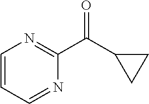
O=C(C1=NC=CC=N1)C1CC1
